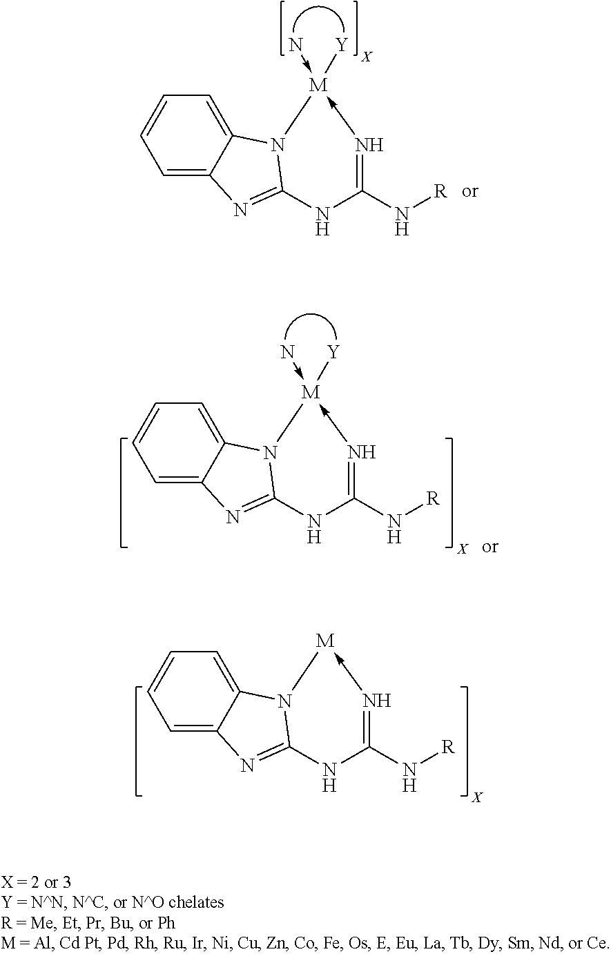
C1=C2C(=CC=C1)N1C(=N2)NC(N[R])=N->[M]1(-N)[Y].C1=C2C(=CC=C1)N1C(=N2)NC(N[R])=N->[M]1(-N)[Y].C1=C2C(=CC=C1)N1C(=N2)NC(N[R])=N->[M]1
